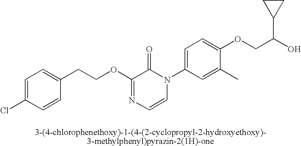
C1(CCOC2=NC=CN(C3=CC=C(OCC(O)C4CC4)C(C)=C3)C2=O)=CC=C(Cl)C=C1
